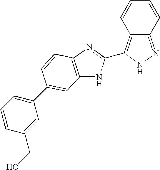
C12=NNC(C3=NC4=C(N3)C=C(C3=CC=CC(CO)=C3)C=C4)=C1C=CC=C2
